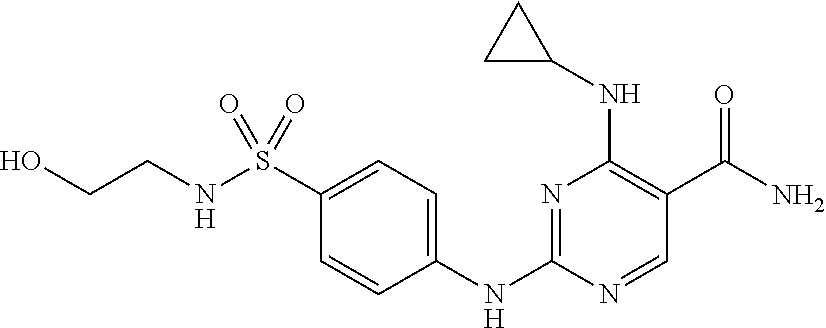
N1=C(NC2=CC=C(S(NCCO)(=O)=O)C=C2)N=CC(C(N)=O)=C1NC1CC1
